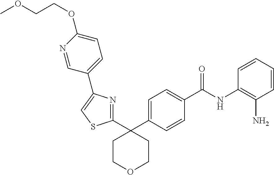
C1=C(C2(C3=NC(C4=CC=C(OCCOC)N=C4)=CS3)CCOCC2)C=CC(C(NC2=C(N)C=CC=C2)=O)=C1
